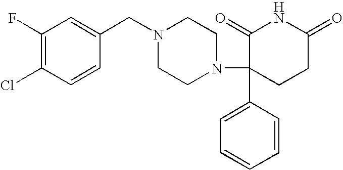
C1=CC(C2(N3CCN(CC4=CC(F)=C(Cl)C=C4)CC3)CCC(=O)NC2=O)=CC=C1
